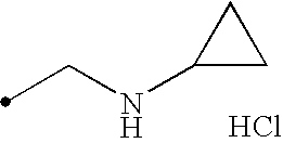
Cl.C(NC1CC1)C
